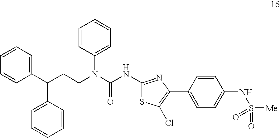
C1(C(CCN(C(=O)NC2=NC(C3=CC=C(NS([Me])(=O)=O)C=C3)=C(Cl)S2)C2=CC=CC=C2)C2=CC=CC=C2)=CC=CC=C1
